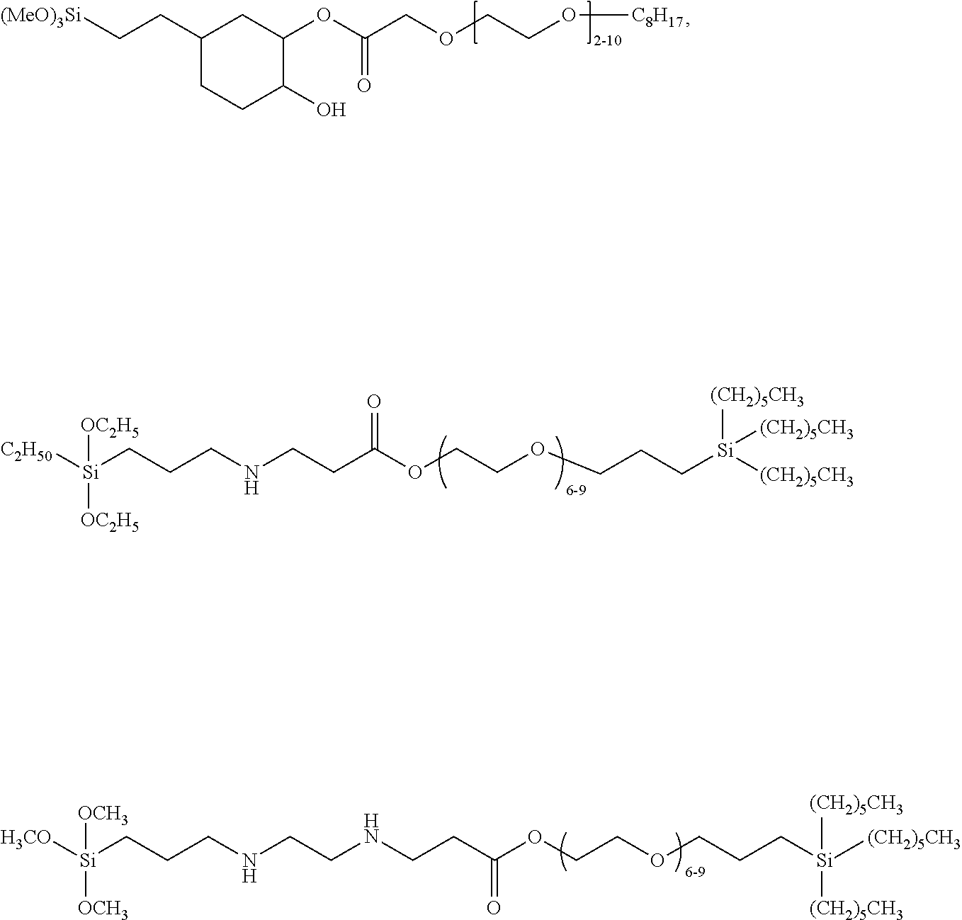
[C2H50][Si]([OC2H5])([OC2H5])CCCNCCC(OCCOCCC[Si]([(CH2)5CH3])([(CH2)5CH3])[(CH2)5CH3])=O.C1(CC[(MeO)3Si])CCC(O)C(OC(COCCO[C8H17])=O)C1.[H3CO][Si]([OCH3])([OCH3])CCCNCCNCCC(OCCOCCC[Si]([(CH2)5CH3])([(CH2)5CH3])[(CH2)5CH3])=O
